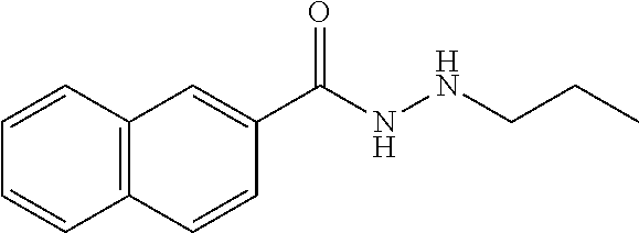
C12=C(C=CC=C1)C=C(C(NNCCC)=O)C=C2
